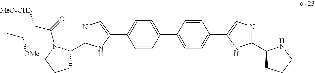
C1=CC(C2=CC=C(C3=CN=C(C4CCCN4)N3)C=C2)=CC=C1C1=CN=C(C2CCCN2C(C([MeO2CHN])C([OMe])C)=O)N1
